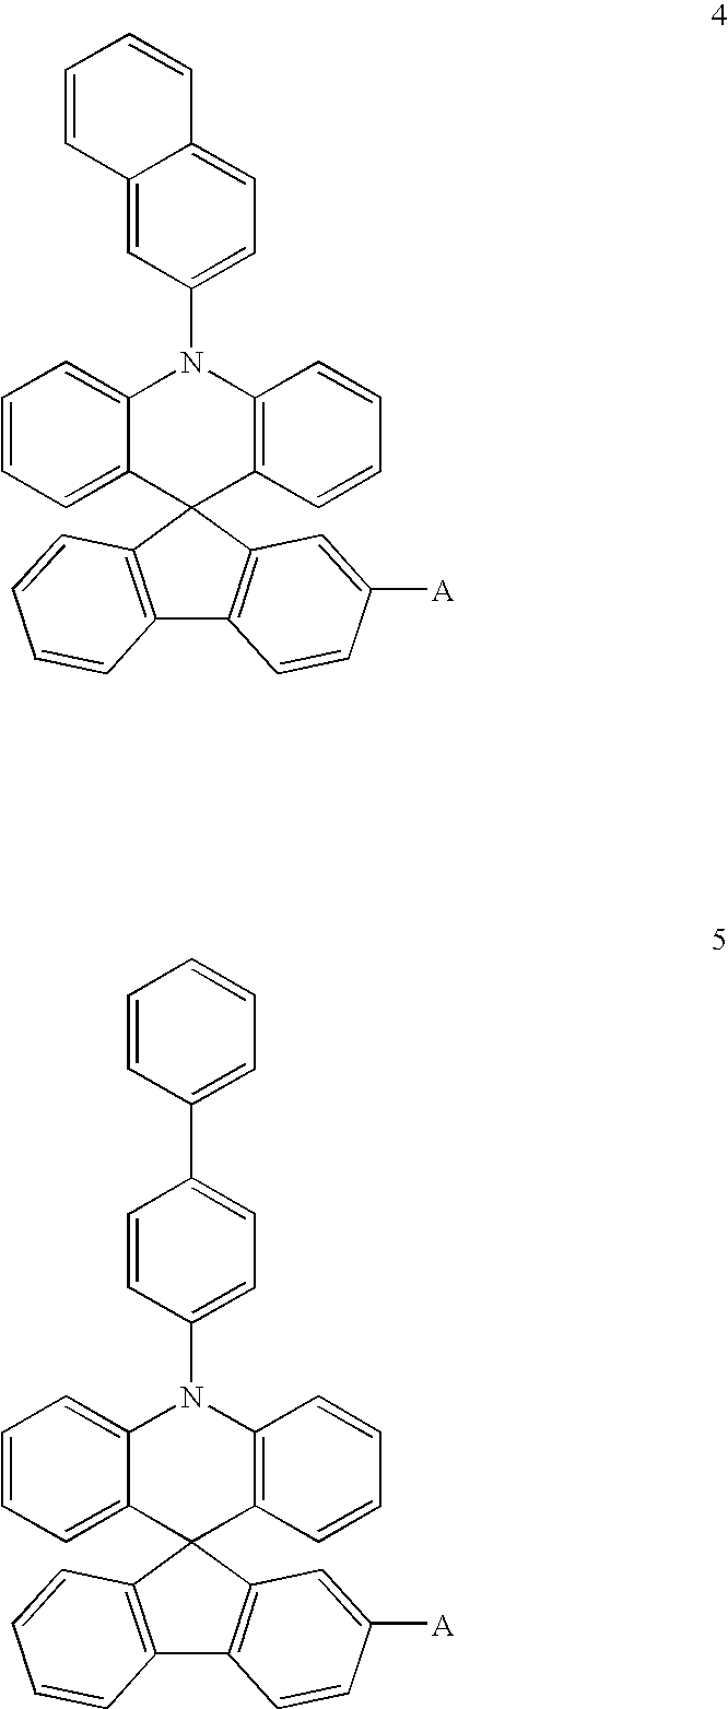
C1=CC=C2C(=C1)N(C1=CC=C3C(=C1)C=CC=C3)C1=C(C23C2=C(C4=C3C=C([A])C=C4)C=CC=C2)C=CC=C1.C1=CC=C2C(=C1)N(C1=CC=C(C3=CC=CC=C3)C=C1)C1=C(C23C2=C(C4=C3C=C([A])C=C4)C=CC=C2)C=CC=C1
